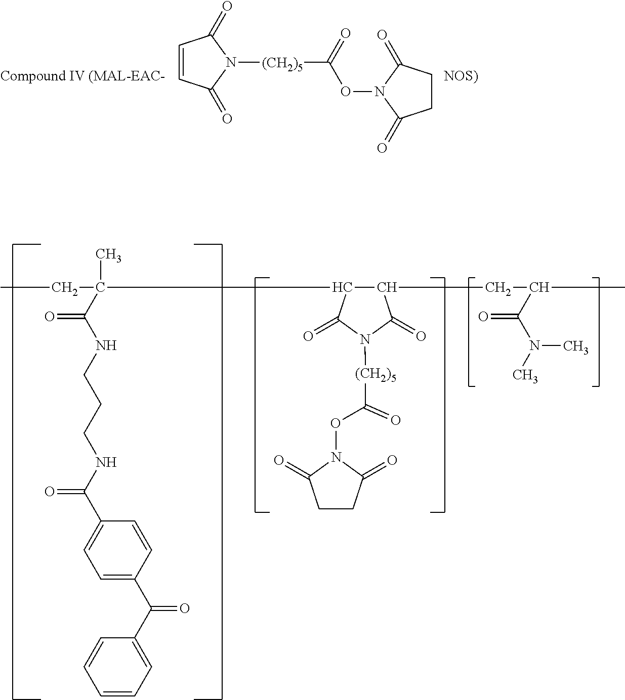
CCC(C)(C(NCCCNC(C1=CC=C(C(C2=CC=CC=C2)=O)C=C1)=O)=O)C1C(CC(C)C(=O)N(C)C)C(=O)N([(CH2)5]C(ON2C(=O)CCC2=O)=O)C1=O.C1=CC(=O)N([(CH2)5]C(=O)ON2C(=O)CCC2=O)C1=O
